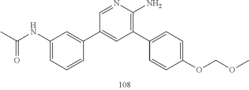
C1(C2=C(N)N=CC(C3=CC(NC(C)=O)=CC=C3)=C2)=CC=C(OCOC)C=C1
